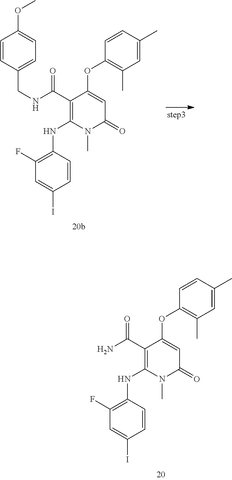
C1(C(NCC2=CC=C(OC)C=C2)=O)=C(NC2=C(F)C=C(I)C=C2)N(C)C(=O)C=C1OC1=C(C)C=C(C)C=C1.C1(C(N)=O)=C(NC2=C(F)C=C(I)C=C2)N(C)C(=O)C=C1OC1=C(C)C=C(C)C=C1
